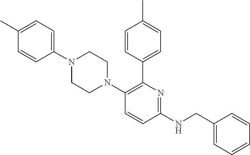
C1(C)=CC=C(N2CCN(C3=C(C4=CC=C(C)C=C4)N=C(NCC4=CC=CC=C4)C=C3)CC2)C=C1
